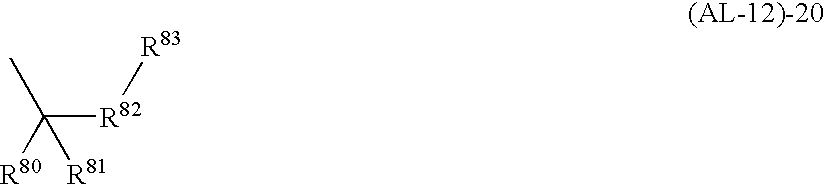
C([R82][R83])(C)([R80])[R81]
